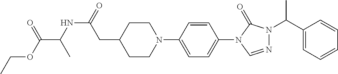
C1CN(C2=CC=C(N3C=NN(C(C4=CC=CC=C4)C)C3=O)C=C2)CCC1CC(=O)NC(C(OCC)=O)C
